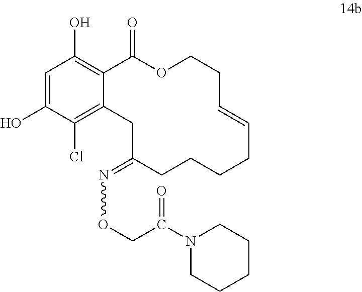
C1=C(O)C(Cl)=C2C(=C1O)C(=O)OCCC=CCCCCC(=NOCC(N1CCCCC1)=O)C2
